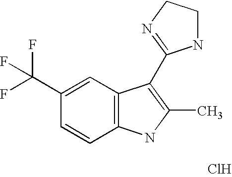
Cl.C1=C(C(F)(F)F)C=CC2=C1C(C1=NCCN1)=C(C)N2
